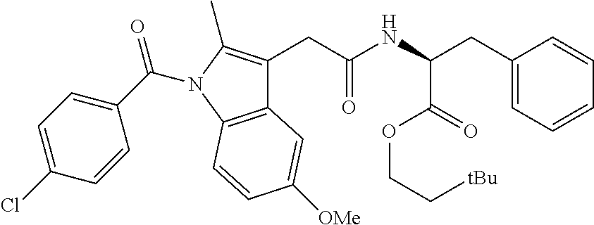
C(C(NC(CC1=CC=CC=C1)C(OCC[tBu])=O)=O)C1=C(C)N(C(C2=CC=C(Cl)C=C2)=O)C2=C1C=C([OMe])C=C2
